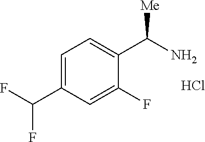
C1=C(C(F)F)C=C(F)C(C(N)[Me])=C1.Cl
